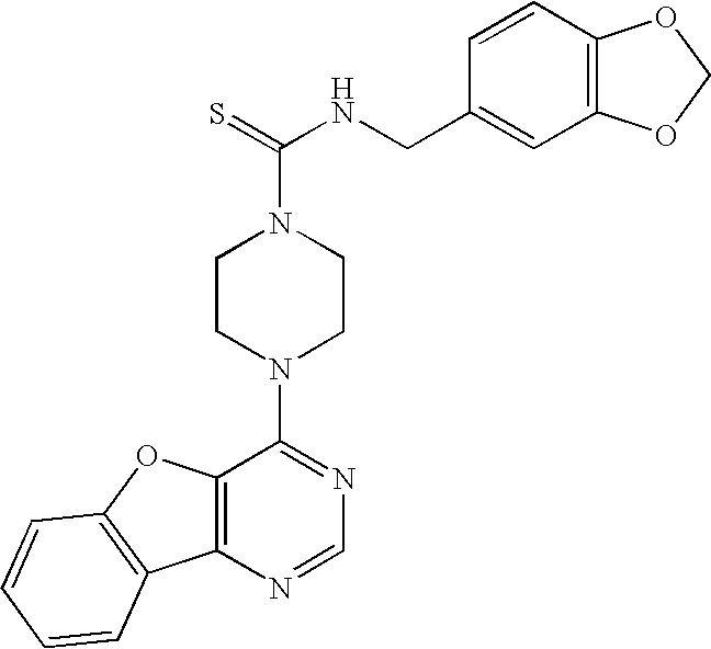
C12=C(N=CN=C1N1CCN(C(=S)NCC3=CC4=C(C=C3)OCO4)CC1)C1=C(O2)C=CC=C1
